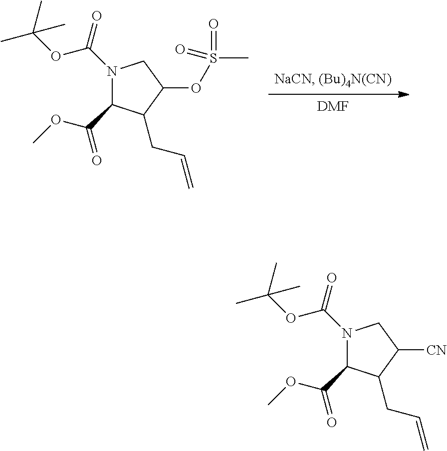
[DMF].N1(C(OC(C)(C)C)=O)C(C(=O)OC)C(CC=C)C(OS(C)(=O)=O)C1.N1(C(OC(C)(C)C)=O)C(C(=O)OC)C(CC=C)C([CN])C1
